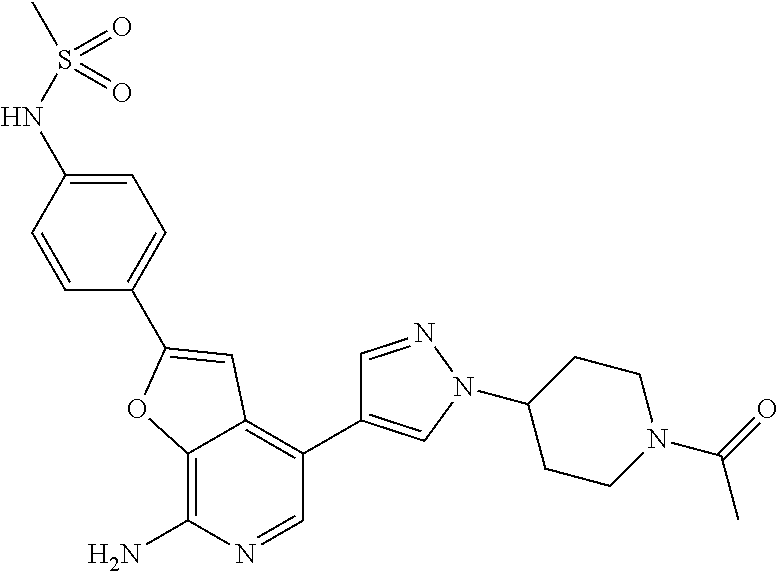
C12=C(N)N=CC(C3=CN(C4CCN(C(C)=O)CC4)N=C3)=C1C=C(C1=CC=C(NS(C)(=O)=O)C=C1)O2
